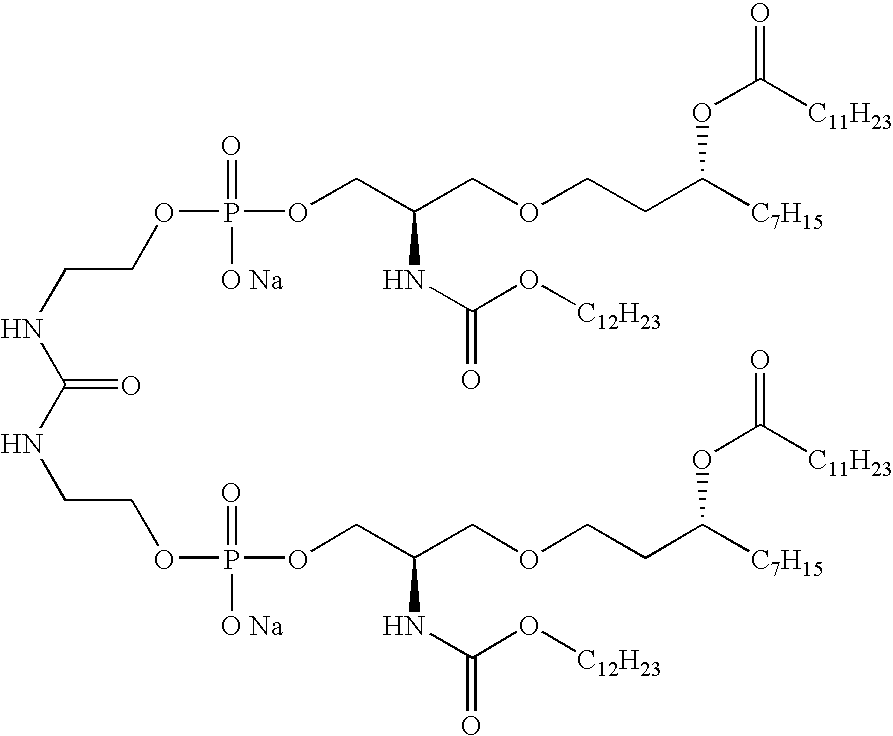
C(NC(=O)NCCOP([O Na])(=O)OCC(COCCC([C7H15])OC(=O)[C11H23])NC(=O)O[C12H23])COP(=O)([O Na])OCC(COCCC([C7H15])OC(=O)[C11H23])NC(O[C12H23])=O
